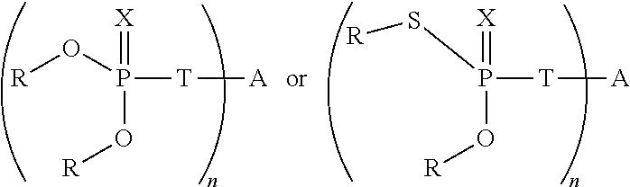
[T]([A])P(O[R])(=[X])S[R].[T]([A])P(O[R])(=[X])O[R]
